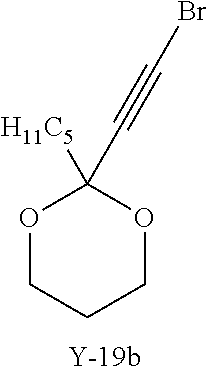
O1CCCOC1([H11C5])C#CBr
